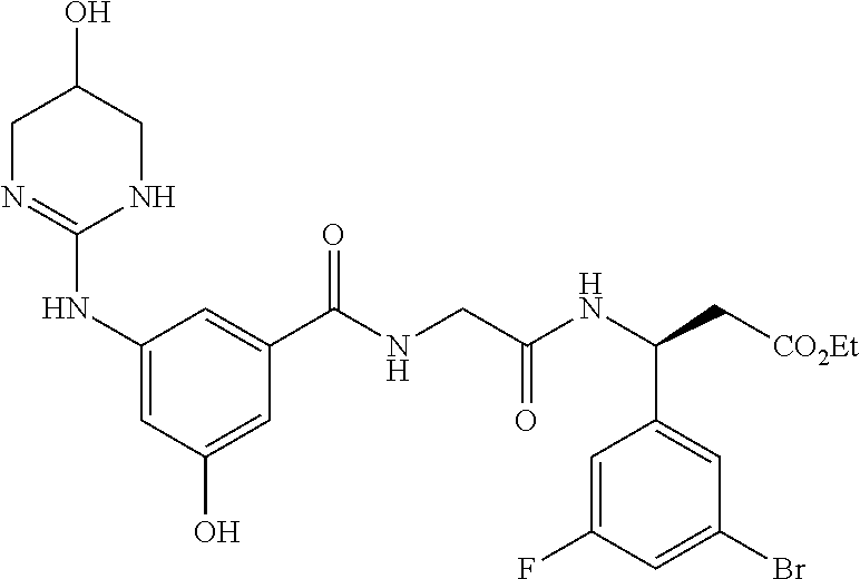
C1(NC2=NCC(O)CN2)=CC(O)=CC(C(NCC(NC(C[CO2Et])C2=CC(Br)=CC(F)=C2)=O)=O)=C1
